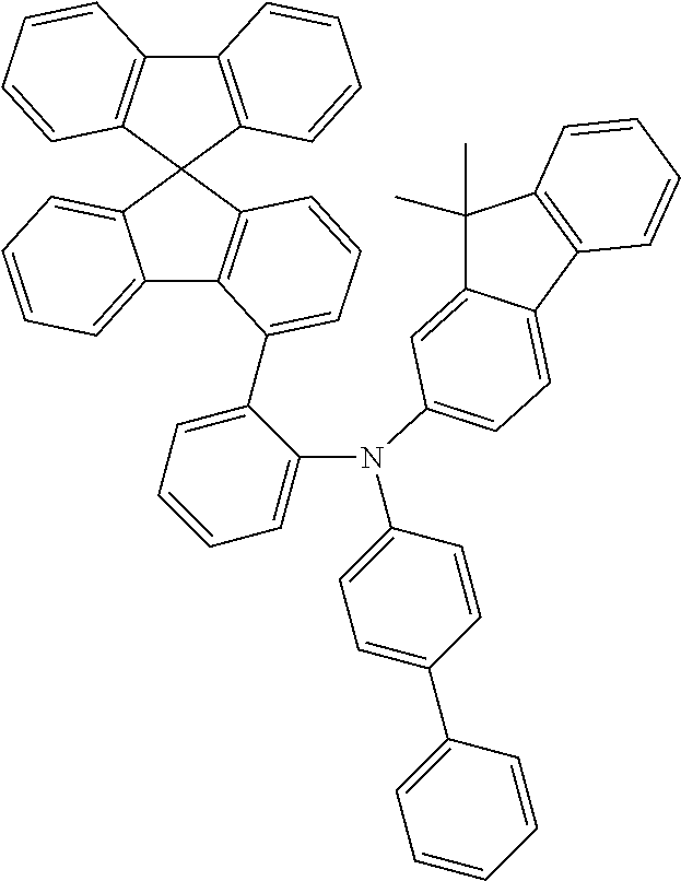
C12=C(C3(C4=C1C=CC=C4)C1=CC=CC=C1C1=C3C=CC=C1C1=CC=CC=C1N(C1=CC=C3C(=C1)C(C)(C)C1=C3C=CC=C1)C1=CC=C(C3=CC=CC=C3)C=C1)C=CC=C2
